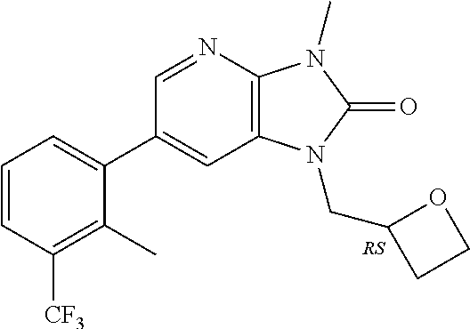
C1(C2=CC=CC([CF3])=C2C)=CC2=C(N=C1)N(C)C(=O)N2CC1CCO1
